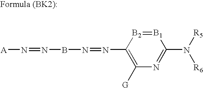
[B1]1=[B2]C(N=NBN=N[A])=C([G])N=C1N([R5])[R6]
